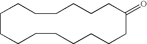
C1CCCCCCCCC(=O)CCCCCC1
